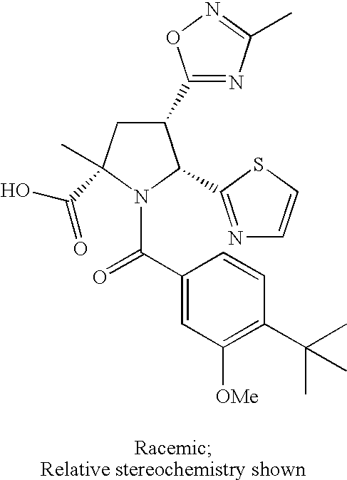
C1(C2=NC(C)=NO2)CC(C)(C(O)=O)N(C(C2=CC([OMe])=C(C(C)(C)C)C=C2)=O)C1C1=NC=CS1
